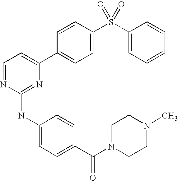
C1=CC(C2=CC=NC(NC3=CC=C(C(=O)N4CCN(C)CC4)C=C3)=N2)=CC=C1S(C1=CC=CC=C1)(=O)=O
